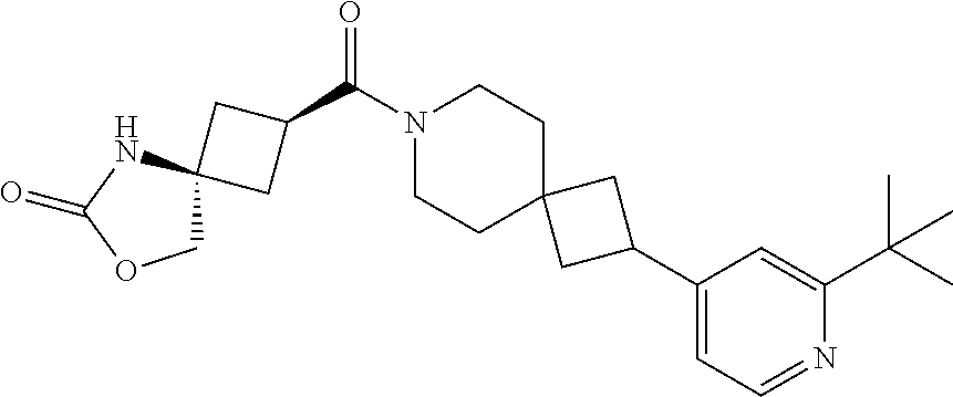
N1(C(C2CC3(C2)COC(=O)N3)=O)CCC2(CC1)CC(C1=CC=NC(C(C)(C)C)=C1)C2
